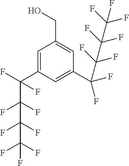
C1=C(C(F)(C(F)(F)C(F)(F)C(F)(F)F)F)C=C(C(F)(C(F)(F)C(F)(F)C(F)(F)F)F)C=C1CO
